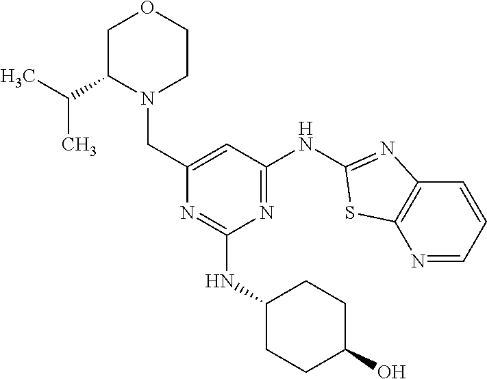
N1=CC=CC2=C1SC(NC1=NC(NC3CCC(O)CC3)=NC(CN3CCOCC3C(C)C)=C1)=N2
